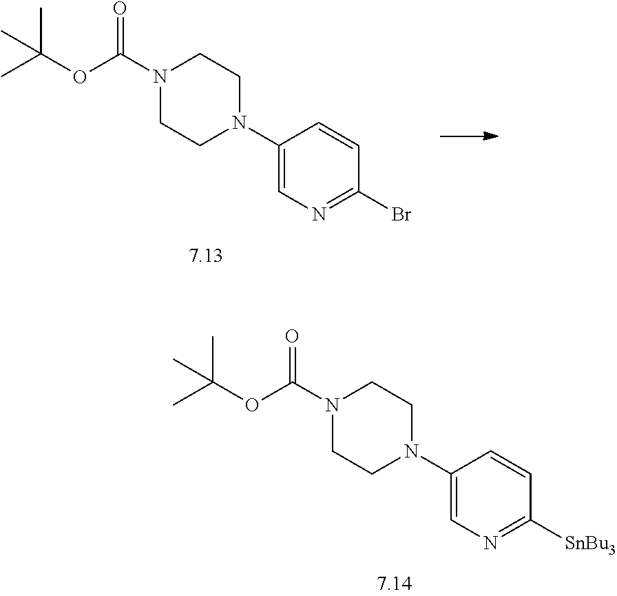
C1(Br)=NC=C(N2CCN(C(OC(C)(C)C)=O)CC2)C=C1.C1([SnBu3])=NC=C(N2CCN(C(OC(C)(C)C)=O)CC2)C=C1
